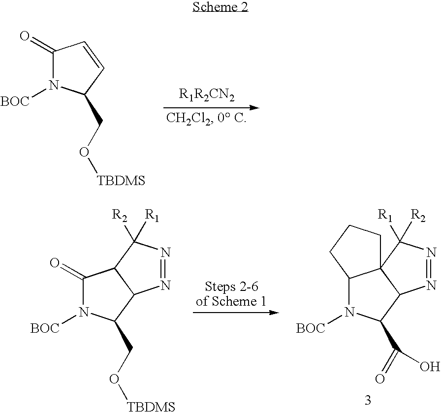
C1(=O)N([BOC])C(CO[TBDMS])C=C1.C12N([BOC])C(C(=O)O)C3C1(C([R2])([R1])N=N3)CCC2.C1(=O)N([BOC])C(CO[TBDMS])C2C1C([R1])([R2])N=N2
